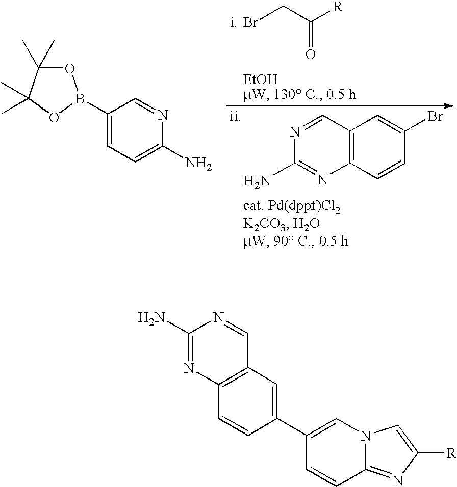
BrCC([R])=O.N1=CC2=C(N=C1N)C=CC(Br)=C2.O1C(C)(C)C(C)(C)OB1C1=CC=C(N)N=C1.C12=C(C=C(C3=CN4C(=NC([R])=C4)C=C3)C=C1)C=NC(N)=N2
